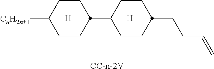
[CC-n-2V].[H].[H].C1CC(C2CCC(CCC=C)CC2)CCC1[CnH2n+1]
